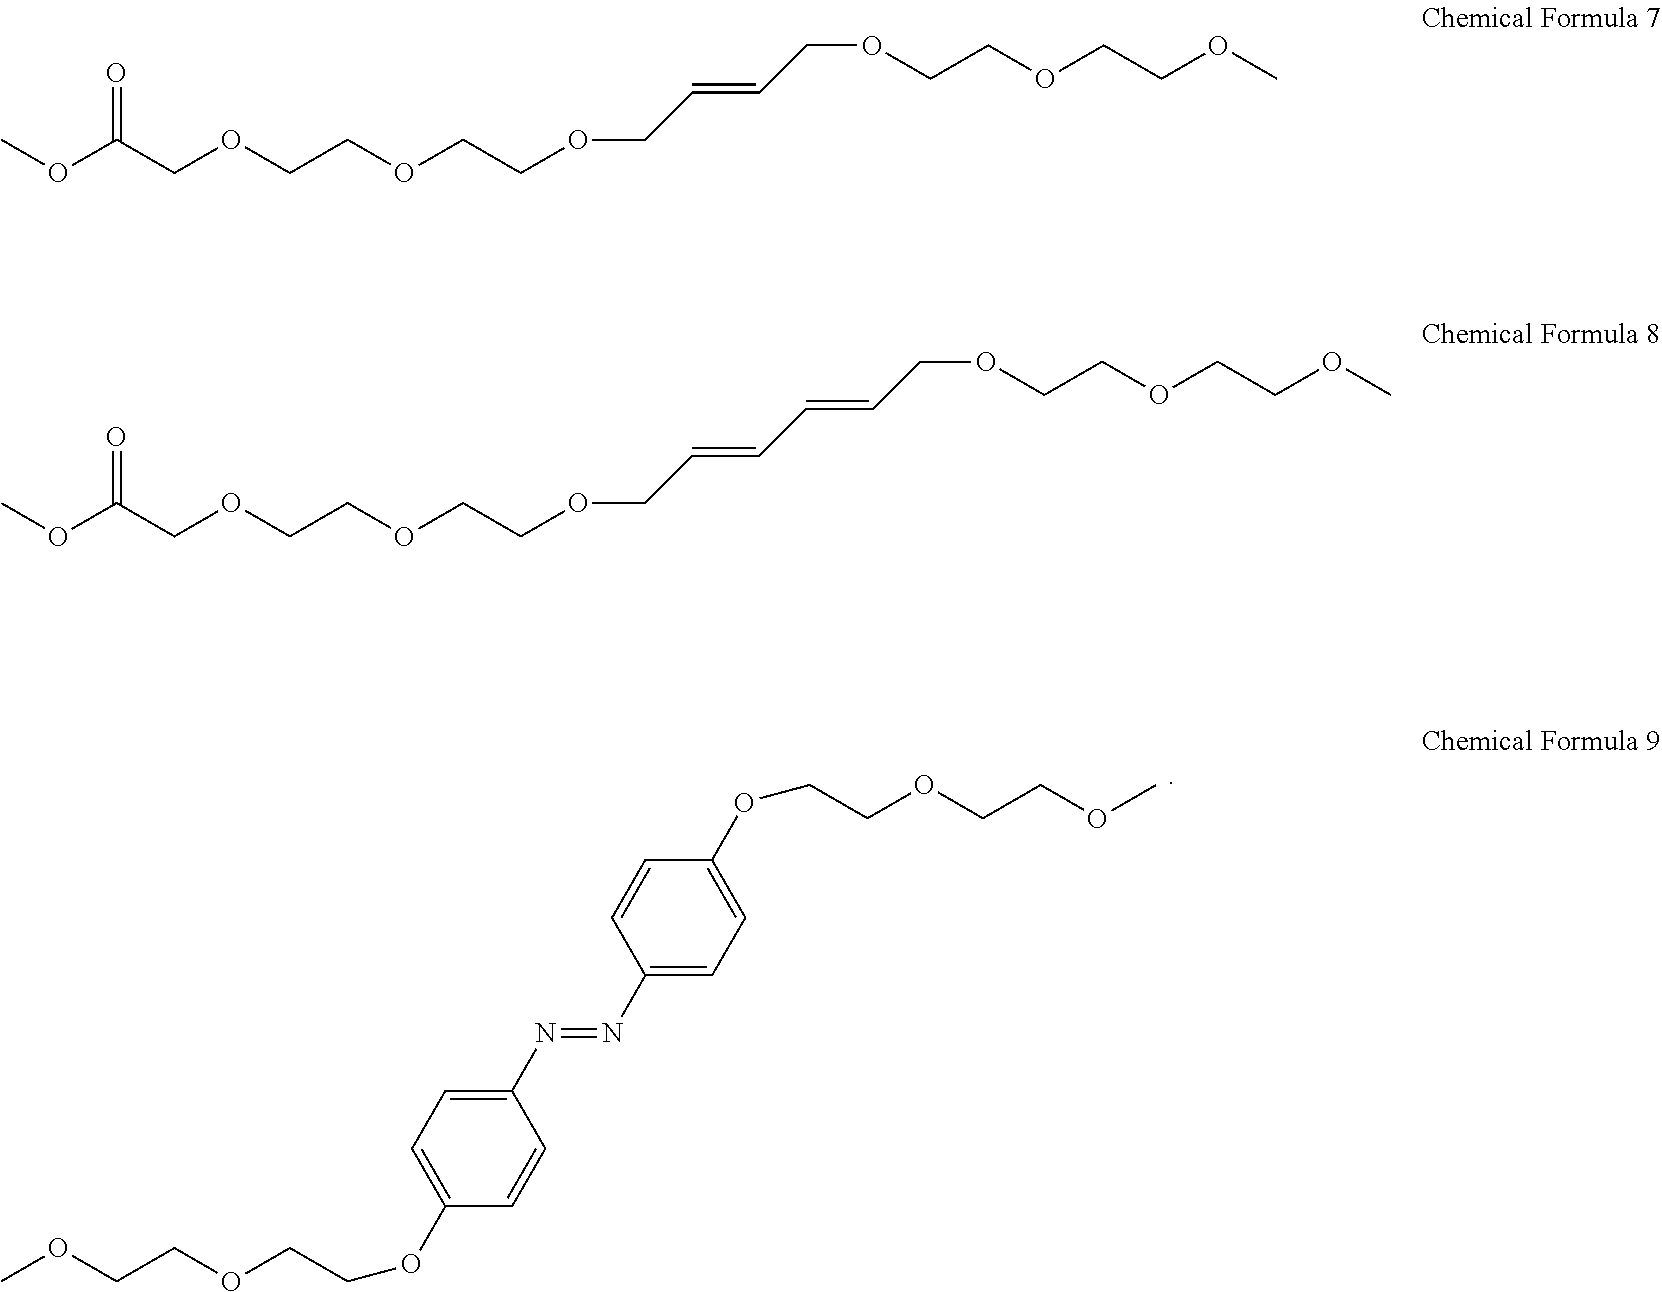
C1(N=NC2=CC=C(OCCOCCOC)C=C2)=CC=C(OCCOCCOC)C=C1.COC(COCCOCCOCC=CCOCCOCCOC)=O.COC(COCCOCCOCC=CC=CCOCCOCCOC)=O
